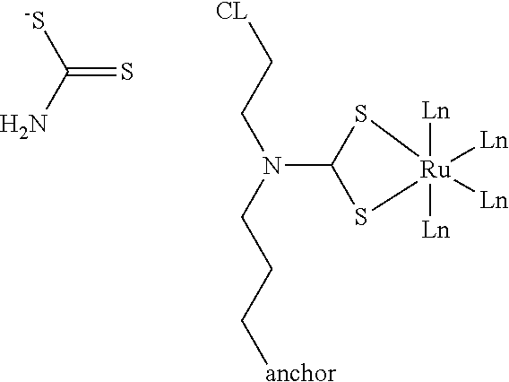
C(=S)(N)[-S].[CL]CCN(CCC[anchor])C1S[Ru]([Ln])([Ln])([Ln])([Ln])S1
